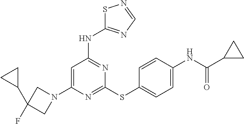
N(C1=NC(SC2=CC=C(NC(C3CC3)=O)C=C2)=NC(N2CC(C3CC3)(F)C2)=C1)C1=NC=NS1
